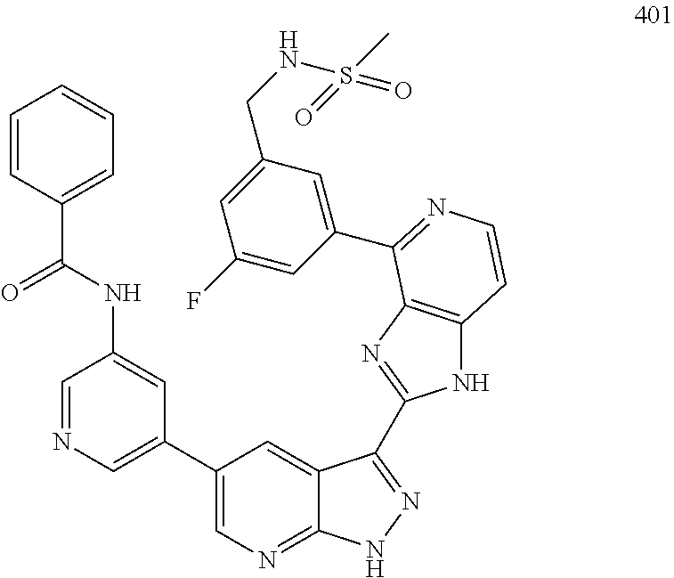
C1(C2=NC=CC3=C2N=C(C2=NNC4=NC=C(C5=CN=CC(NC(=O)C6=CC=CC=C6)=C5)C=C42)N3)=CC(CNS(=O)(C)=O)=CC(F)=C1
